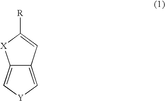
C12=C[Y]C=C1C=C([R])[X]2
